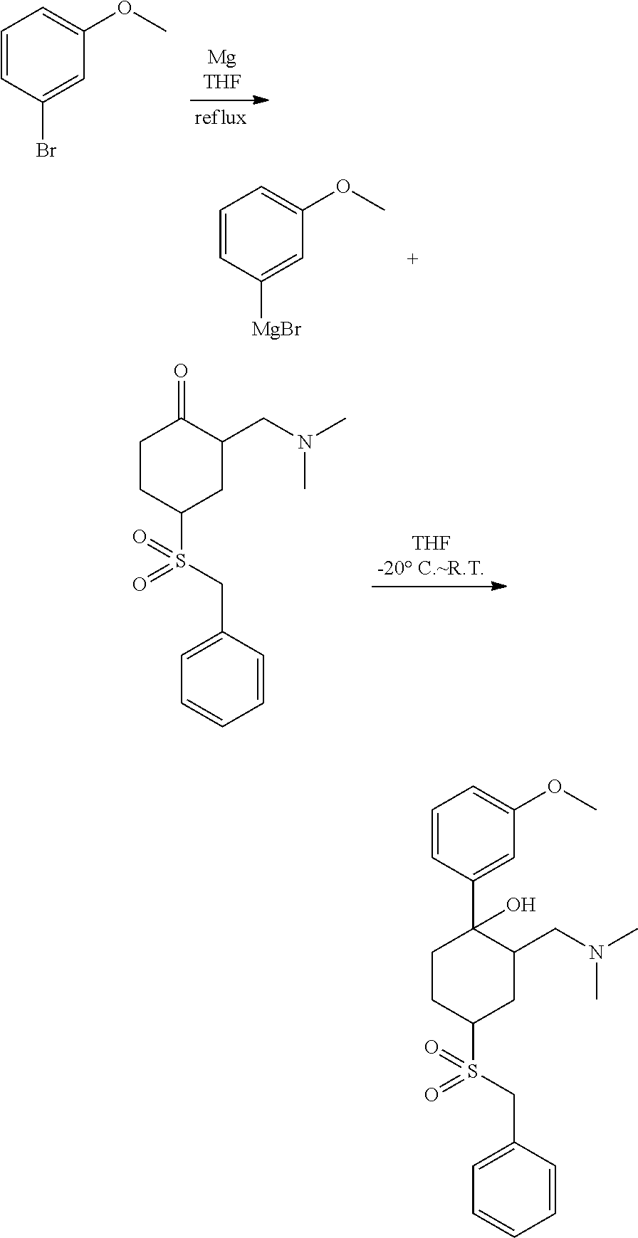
C1=CC(Br)=CC(OC)=C1.C1=CC([MgBr])=CC(OC)=C1.C1CC(S(CC2=CC=CC=C2)(=O)=O)CC(CN(C)C)C1=O.C1CC(S(CC2=CC=CC=C2)(=O)=O)CC(CN(C)C)C1(O)C1=CC(OC)=CC=C1
